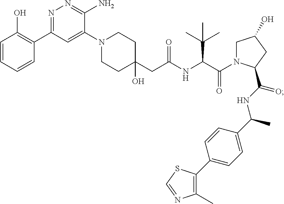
C(NC(C(N1CC(O)CC1C(NC(C1=CC=C(C2=C(C)N=CS2)C=C1)C)=O)=O)C(C)(C)C)(CC1(O)CCN(C2=CC(C3=C(O)C=CC=C3)=NN=C2N)CC1)=O
